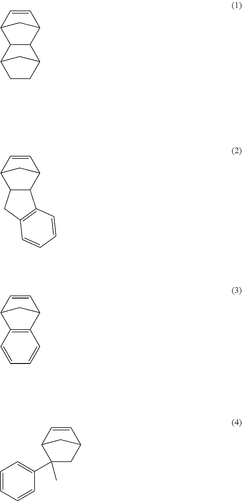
C1=CC2C3C(C1C2)C1CCC3C1.C1=CC2C3C(C1C2)C1=C(C3)C=CC=C1.C1=CC2C3=C(C1C2)C=CC=C3.C1=CC=CC(C2(C)CC3C=CC2C3)=C1
